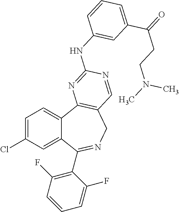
C1=C(Cl)C=C2C(=C1)C1=C(CN=C2C2=C(F)C=CC=C2F)C=NC(NC2=CC(C(=O)CCN(C)C)=CC=C2)=N1
